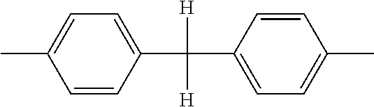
C1=CC(C(C2=CC=C(C)C=C2)([H])[H])=CC=C1C
